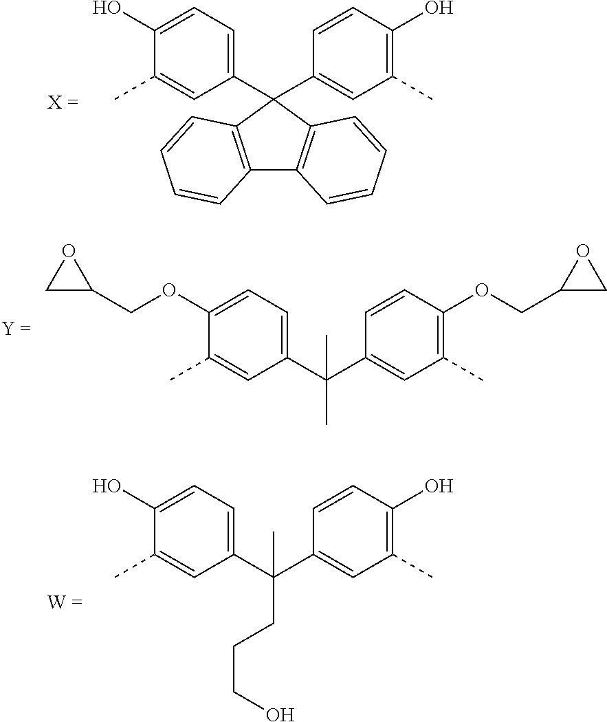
C1(C2(C3=CC(C)=C(O)C=C3)C3=C(C4=C2C=CC=C4)C=CC=C3)=CC=C(O)C(C)=C1.C1(C(C2=CC(C)=C(O)C=C2)(C)CCCO)=CC=C(O)C(C)=C1.C1(C(C2=CC(C)=C(OCC3CO3)C=C2)(C)C)=CC=C(OCC2CO2)C(C)=C1
